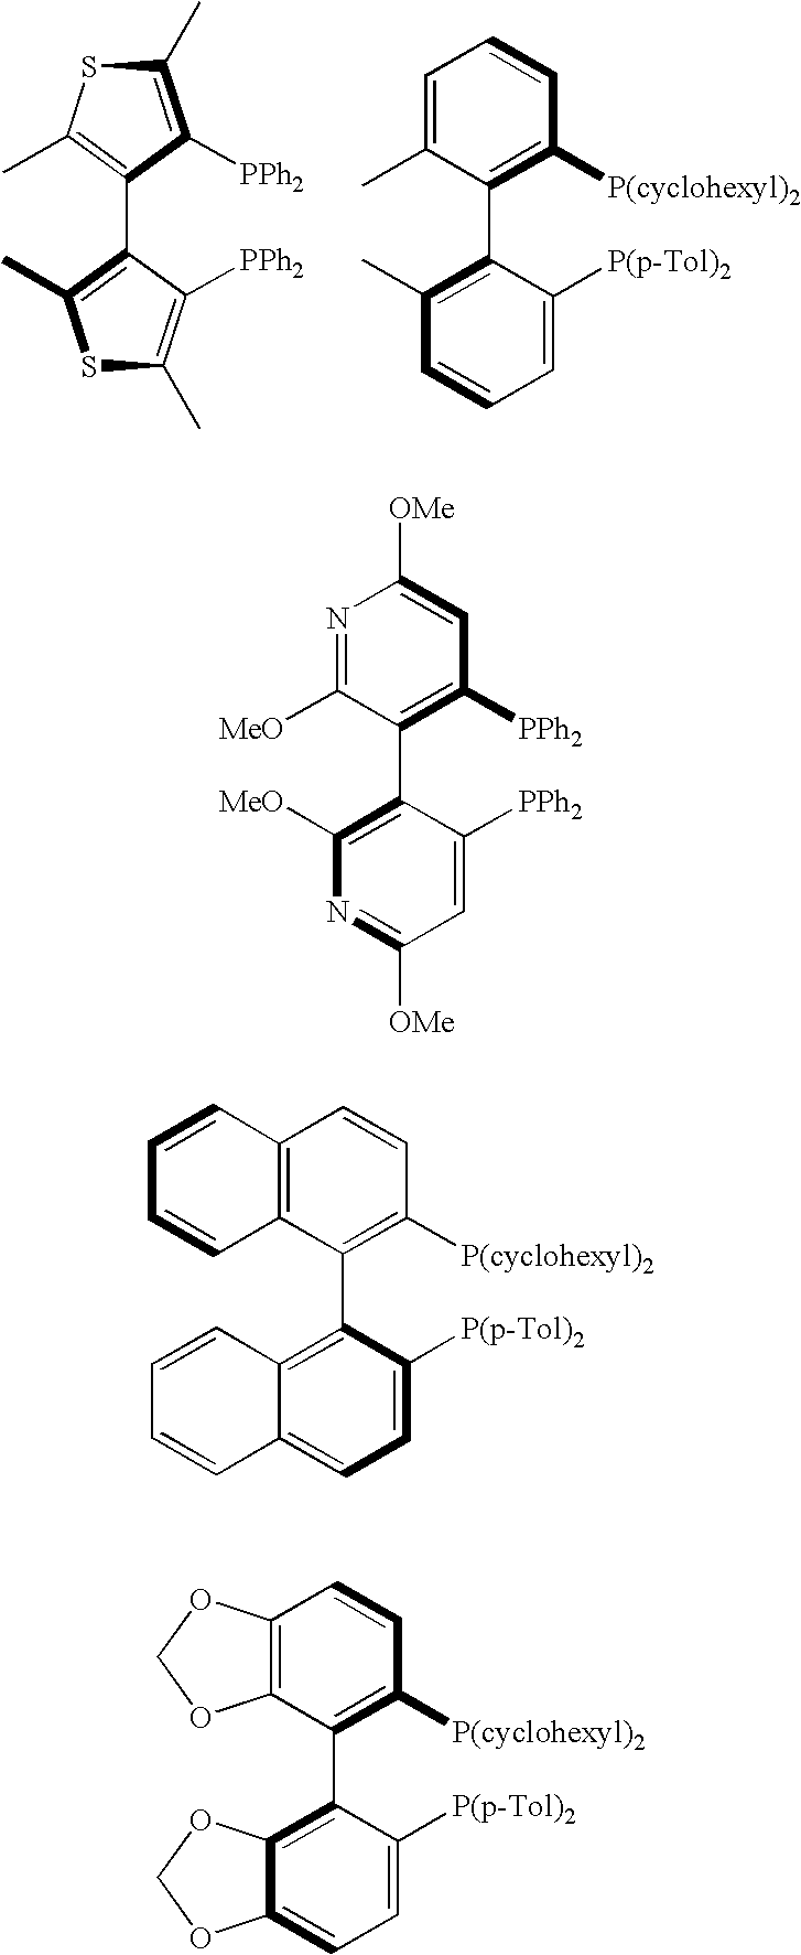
C1(C2=C(C)SC(C)=C2[PPh2])=C(C)SC(C)=C1[PPh2].C1=C(C)C(C2=C(C)C=CC=C2[P(p-Tol)2])=C([P(cyclohexyl)2])C=C1.N1=C([MeO])C(C2=C([MeO])N=C([OMe])C=C2[PPh2])=C([PPh2])C=C1[OMe].C12=C(C(C3=C4C(=CC=C3[P(p-Tol)2])C=CC=C4)=C([P(cyclohexyl)2])C=C1)C=CC=C2.C12=C(C(C3=C4C(=CC=C3[P(p-Tol)2])OCO4)=C([P(cyclohexyl)2])C=C1)OCO2
